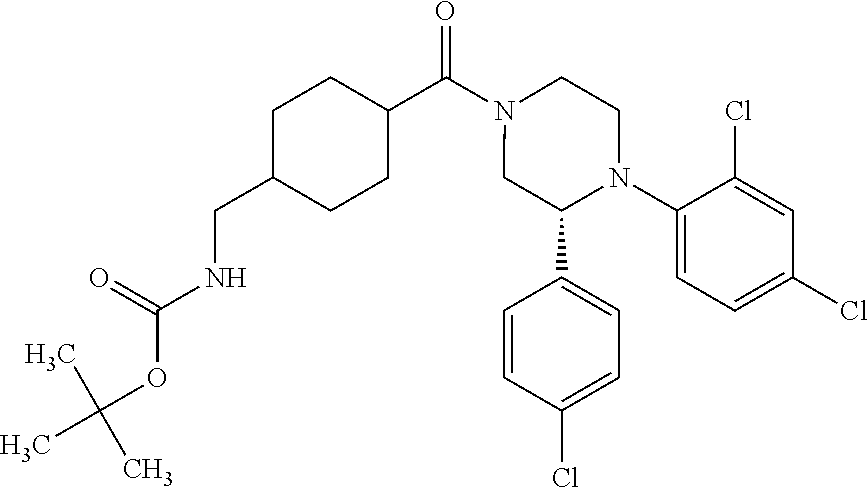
C(N1CC(C2=CC=C(Cl)C=C2)N(C2=CC=C(Cl)C=C2Cl)CC1)(C1CCC(CNC(OC(C)(C)C)=O)CC1)=O
